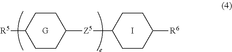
[R5]C1CCC([Z5]C2CCC([R6])CC2)CC1.[G].I
